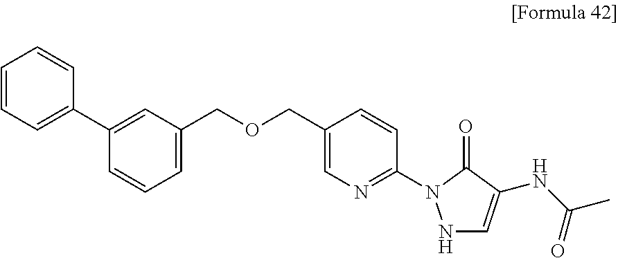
O(CC1=CC=CC(C2=CC=CC=C2)=C1)CC1=CN=C(N2NC=C(NC(C)=O)C2=O)C=C1
